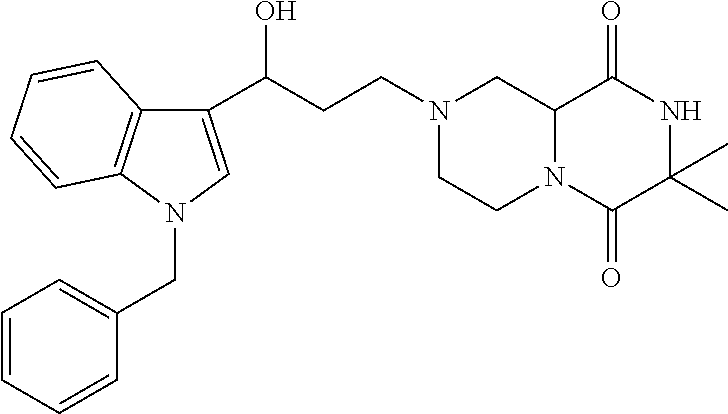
C(C(C1=CN(CC2=CC=CC=C2)C2=C1C=CC=C2)O)CN1CC2N(C(=O)C(C)(C)NC2=O)CC1
